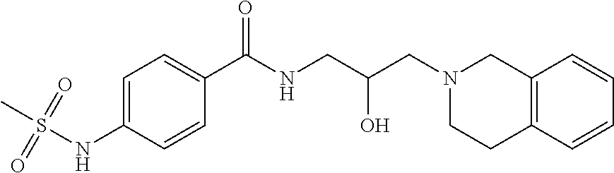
C1(C(NCC(CN2CC3=C(CC2)C=CC=C3)O)=O)=CC=C(NS(C)(=O)=O)C=C1
